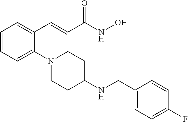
C1=CC=C(N2CCC(NCC3=CC=C(F)C=C3)CC2)C(C=CC(NO)=O)=C1
